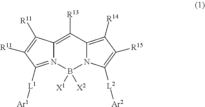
C12=C([R13])C3=C([R14])C([R15])=C([L2][Ar2])N3B([X1])([X2])N1=C([L1][Ar1])C([R11])=C2[R11]
